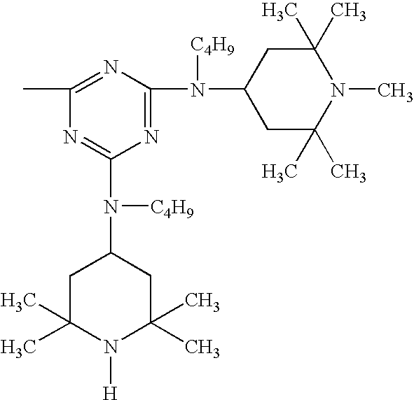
N1=C(N(C2CC(C)(C)N(C)C(C)(C)C2)[C4H9])N=C(C)N=C1N([C4H9])C1CC(C)(C)N([H])C(C)(C)C1
